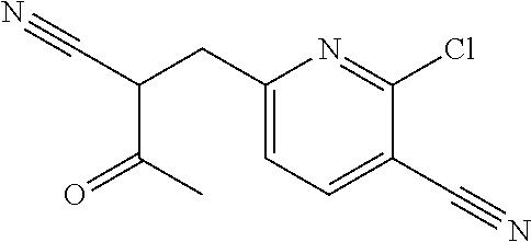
C1(CC(C#N)C(C)=O)=CC=C(C#N)C(Cl)=N1
